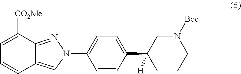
C1=C([CO2Me])C2=NN(C3=CC=C(C4([H])CCCN([Boc])C4)C=C3)C=C2C=C1
